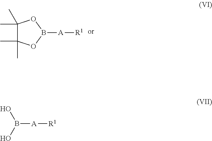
C1(C)(C)C(C)(C)OB([A][R1])O1.OB(O)[A][R1]
